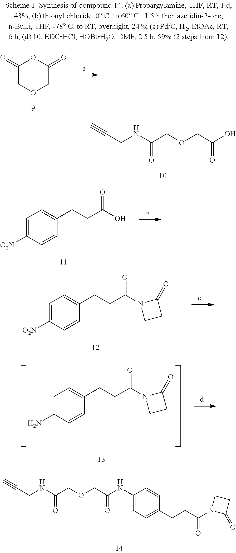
C(CNC(COCC(O)=O)=O)#C.C1=C([O2N])C=CC(CCC(=O)O)=C1.C1=C([O2N])C=CC(CCC(=O)N2CCC2=O)=C1.C1=C(N)C=CC(CCC(=O)N2CCC2=O)=C1.C(CNC(COCC(NC1=CC=C(CCC(=O)N2C(=O)CC2)C=C1)=O)=O)#C.C1(=O)COCC(=O)O1
